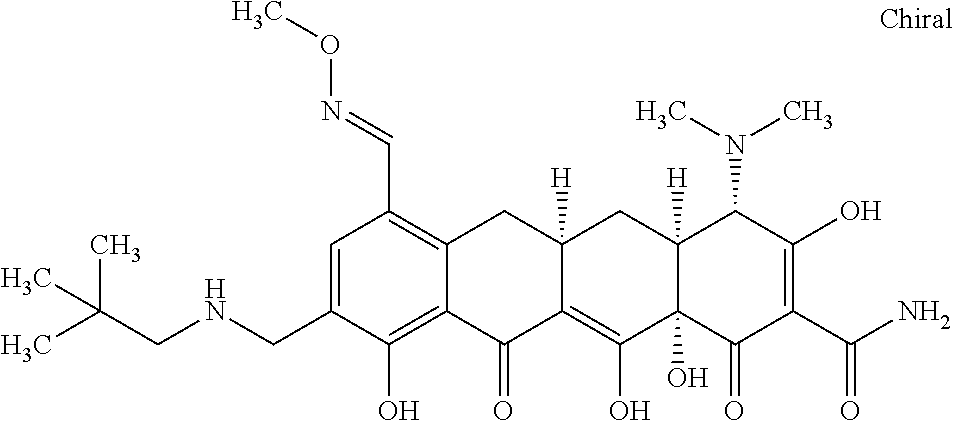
C12([H])C(O)(C(=O)C(C(N)=O)=C(O)C1N(C)C)C(O)=C1C([H])(C2)CC2=C(C=NOC)C=C(CNCC(C)(C)C)C(O)=C2C1=O
